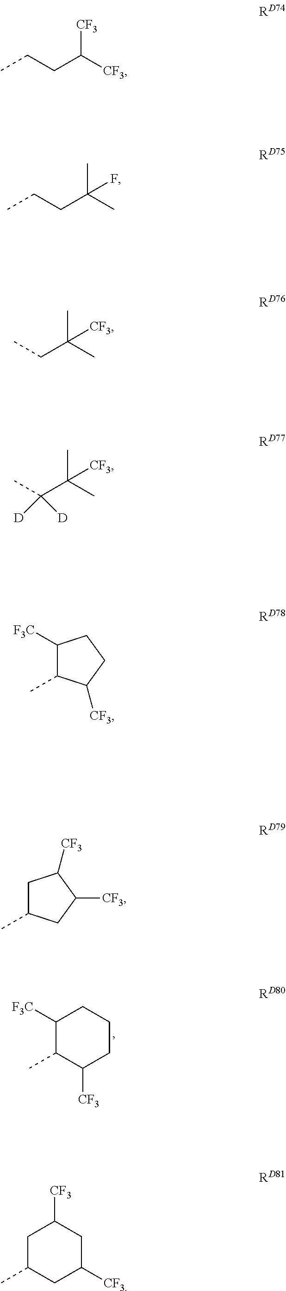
C(CC([CF3])[CF3])C.C(CC(C)(C)F)C.CCC(C)(C)[CF3].CC(C(C)(C)[CF3])([D])[D].C1(C)C([F3C])CCC1[CF3].C1(C)CC([CF3])C([CF3])C1.C1(C)C([CF3])CCCC1[F3C].C1(C)CC([CF3])CC([CF3])C1
